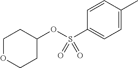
C1OCCC(OS(C2=CC=C(C)C=C2)(=O)=O)C1
